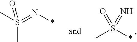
CS(*)(=O)=N.CS(=N*)(=O)C
